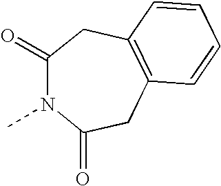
C1(=O)N(C)C(=O)CC2=C(C1)C=CC=C2
